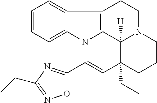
C1=CC=C2C(=C1)C1=C3N2C(C2=NC(CC)=NO2)=CC2(CC)C3([H])N(CC1)CCC2
